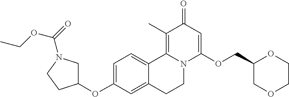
C1=C(OC2CN(C(=O)OCC)CC2)C=C2C(=C1)C1=C(C)C(=O)C=C(OCC3COCCO3)N1CC2
